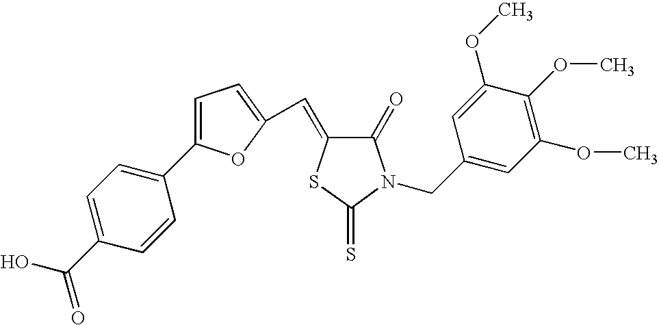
C1=C(C2=CC=C(C(O)=O)C=C2)OC(C=C2C(=O)N(CC3=CC(OC)=C(OC)C(OC)=C3)C(=S)S2)=C1
